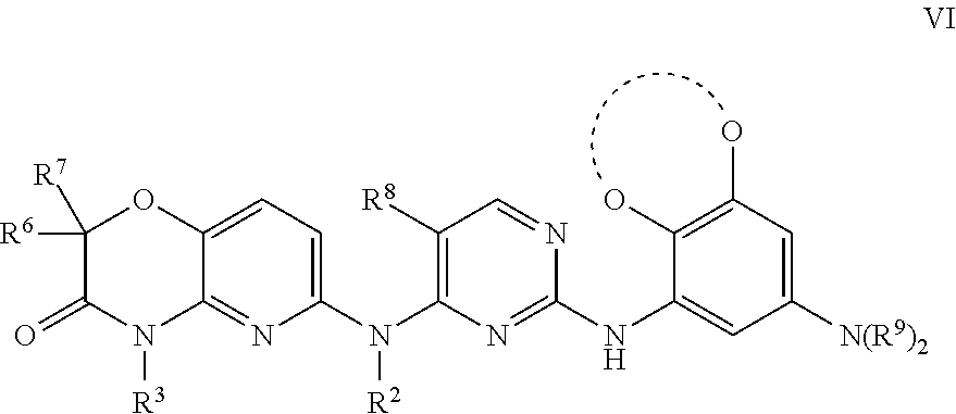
C1([R6])([R7])C(=O)N([R3])C2=NC(N(C3=C([R8])C=NC(NC4=CC([N(R9)2])=CC(O)=C4O)=N3)[R2])=CC=C2O1
